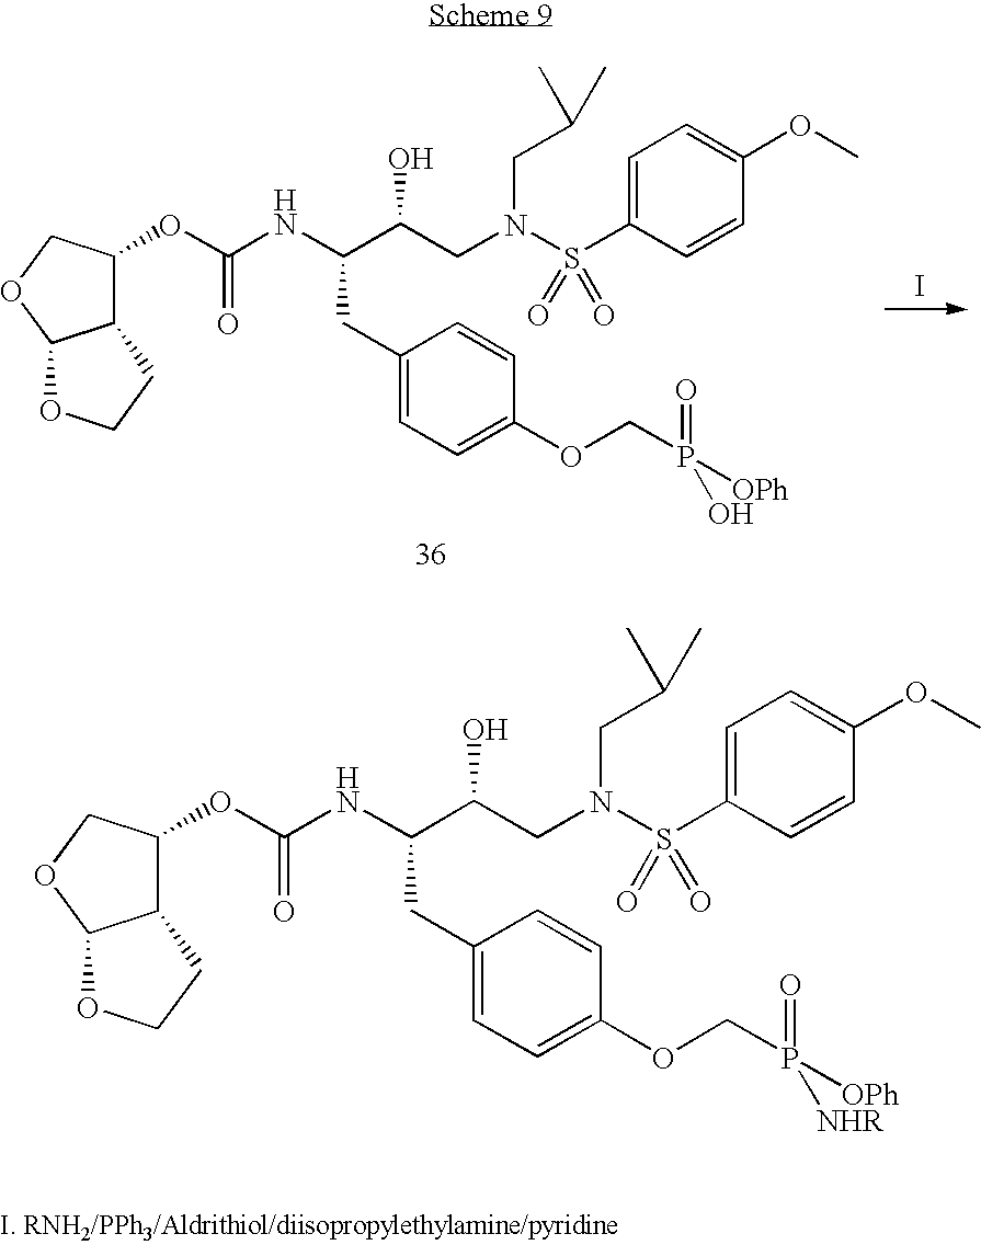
I.C12C(OC(NC(C(CN(S(C3=CC=C(OC)C=C3)(=O)=O)CC(C)C)O)CC3=CC=C(OCP([OPh])(O)=O)C=C3)=O)COC1OCC2.C12C(OC(NC(C(CN(S(C3=CC=C(OC)C=C3)(=O)=O)CC(C)C)O)CC3=CC=C(OCP([OPh])([NHR])=O)C=C3)=O)COC1OCC2
